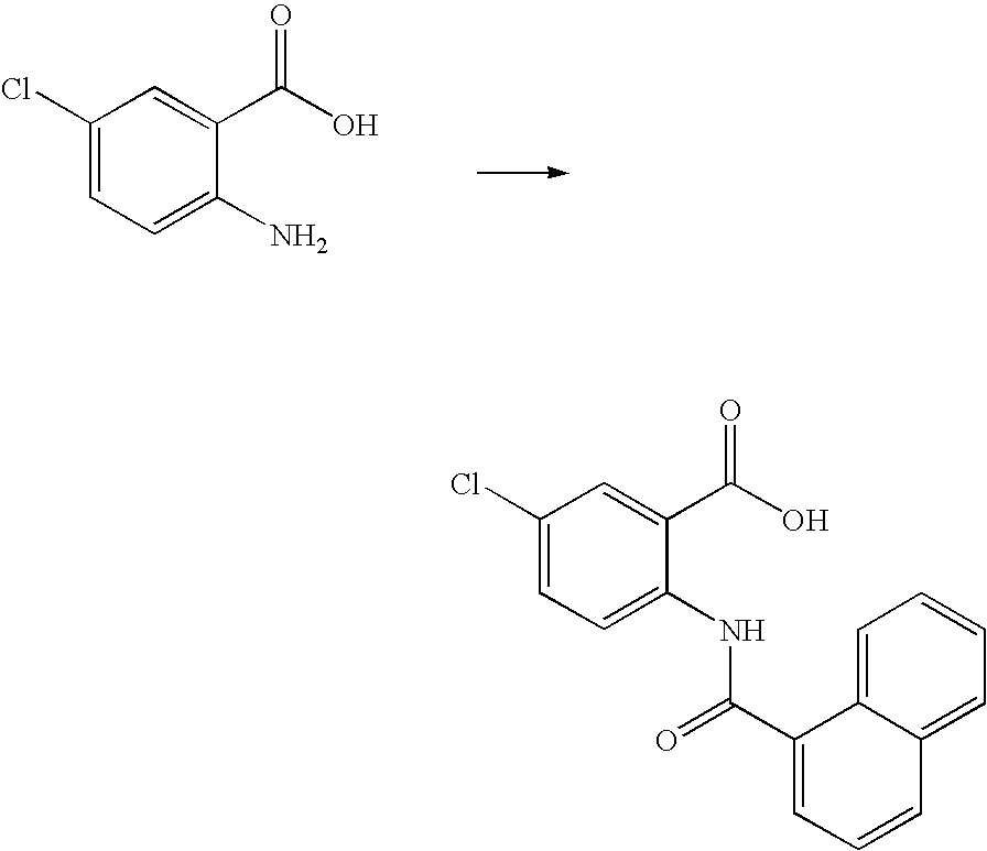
C1(Cl)=CC=C(N)C(C(O)=O)=C1.C1(Cl)=CC=C(NC(C2=CC=CC3=CC=CC=C23)=O)C(C(O)=O)=C1
